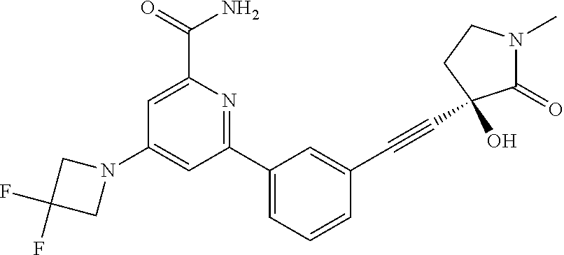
C1(N2CC(F)(F)C2)=CC(C2=CC=CC(C#CC3(O)C(=O)N(C)CC3)=C2)=NC(C(=O)N)=C1
